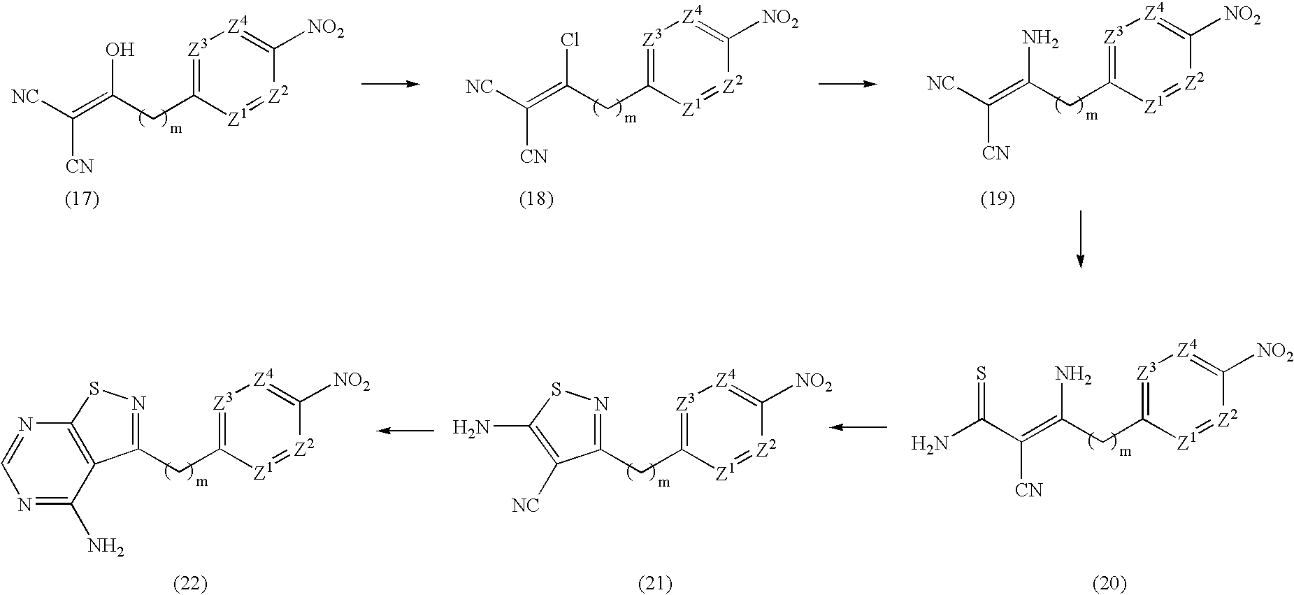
[NC]C(=C(CC1=[Z3][Z4]=C([NO2])[Z2]=[Z1]1)O)[CN].[NC]C(=C(CC1=[Z3][Z4]=C([NO2])[Z2]=[Z1]1)Cl)[CN].[NC]C(=C(CC1=[Z3][Z4]=C([NO2])[Z2]=[Z1]1)N)[CN].C1(CC2=[Z3][Z4]=C([NO2])[Z2]=[Z1]2)=NSC2=C1C(N)=NC=N2.C1(CC2=[Z3][Z4]=C([NO2])[Z2]=[Z1]2)=NSC(N)=C1[NC].C(C(=C(CC1=[Z3][Z4]=C([NO2])[Z2]=[Z1]1)N)[CN])(N)=S
